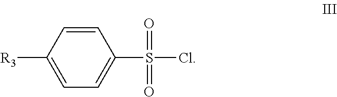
[R3]C1=CC=C(S(=O)(Cl)=O)C=C1
